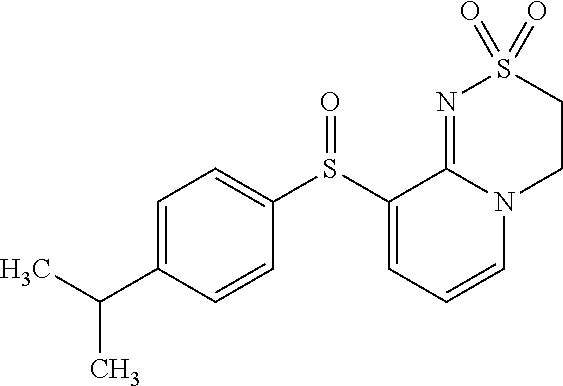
C1(S(C2=CC=CN3C2=NS(=O)(=O)CC3)=O)=CC=C(C(C)C)C=C1
